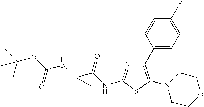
C1(C2=CC=C(F)C=C2)=C(N2CCOCC2)SC(NC(C(NC(OC(C)(C)C)=O)(C)C)=O)=N1
